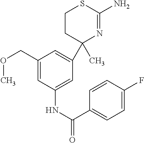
C1(C)(C2=CC(COC)=CC(NC(C3=CC=C(F)C=C3)=O)=C2)N=C(N)SCC1
